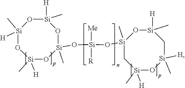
[Si]1([H])(C)O[Si]([H])(C)O[Si](C)(O[Si](O[Si]2(C)O[Si]([H])(C)C[Si]([H])(C)O[Si]([H])(C)C2)([Me])[R])O[Si]([H])(C)O1
